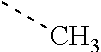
CC
